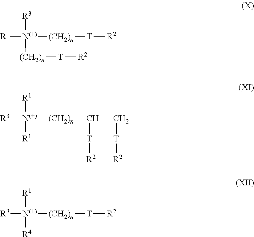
[R1][N(+)]([R3])([(CH2)n][T][R2])[(CH2)n][T][R2].[R3][N(+)]([R1])([R1])[(CH2)n]C(C[T][R2])[T][R2].[R3][N(+)]([R1])([R4])[(CH2)n][T][R2]
